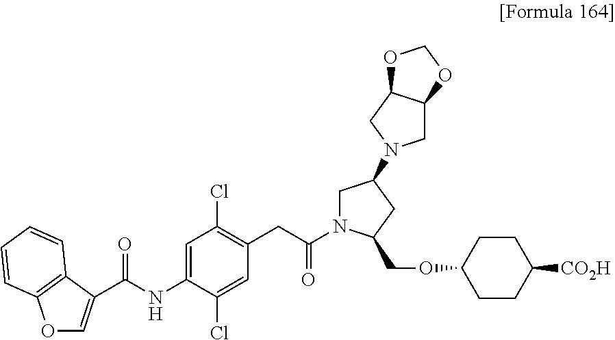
O1C=C(C(NC2=CC(Cl)=C(CC(=O)N3CC(N4CC5C(C4)OCO5)CC3COC3CCC([CO2H])CC3)C=C2Cl)=O)C2=C1C=CC=C2
